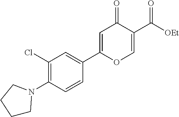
C1(Cl)=C(N2CCCC2)C=CC(C2=CC(=O)C(C([OEt])=O)=CO2)=C1
